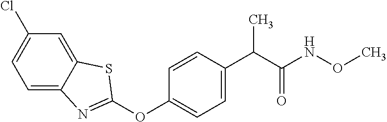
C1(OC2=NC3=CC=C(Cl)C=C3S2)=CC=C(C(C(NOC)=O)C)C=C1
